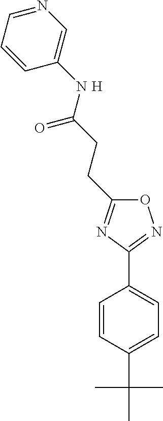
C1=CC(C(C)(C)C)=CC=C1C1=NOC(CCC(NC2=CN=CC=C2)=O)=N1.[H]
